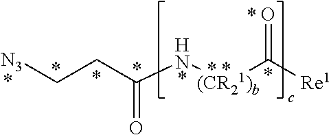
N([(CR21)b]C(=O)[Re1])C(CC[N3])=O
